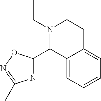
N1(CC)CCC2=CC=CC=C2C1C1=NC(C)=NO1
